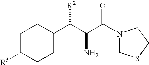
C1C([R3])CCC(C(C(C(N2CSCC2)=O)N)[R2])C1
